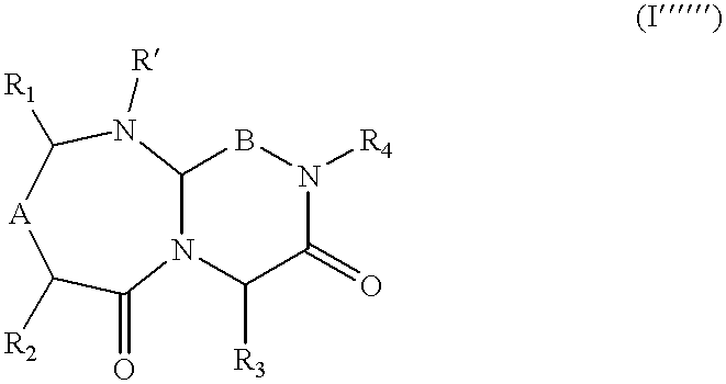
N12C(BN([R4])C(=O)C1[R3])N([R])C([R1])[A]C([R2])C2=O
